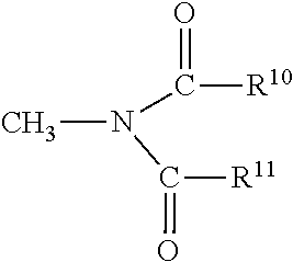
C(=O)(N(C(=O)[R10])C)[R11]
